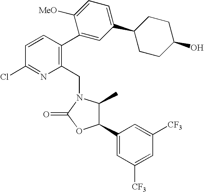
C1(C2=CC([CF3])=CC([CF3])=C2)C(C)N(CC2=C(C3=CC(C4CCC(O)CC4)=CC=C3[MeO])C=CC(Cl)=N2)C(=O)O1
